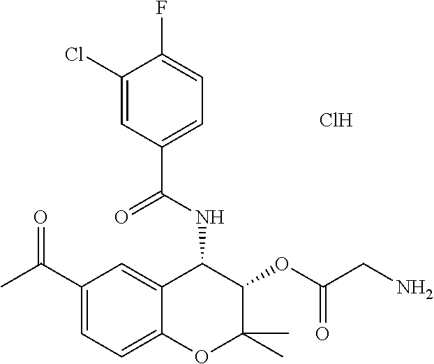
C1(Cl)=CC(C(NC2C(OC(CN)=O)C(C)(C)OC3=CC=C(C(C)=O)C=C23)=O)=CC=C1F.Cl
